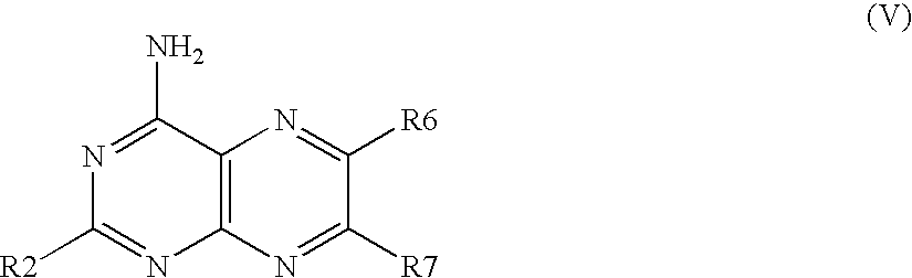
N1=C(N)C2=C(N=C1[R2])N=C([R7])C([R6])=N2
